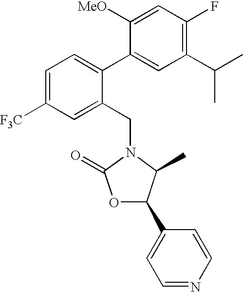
C1(CN2C(C)C(C3=CC=NC=C3)OC2=O)=CC([F3C])=CC=C1C1=CC(C(C)C)=C(F)C=C1[MeO]
